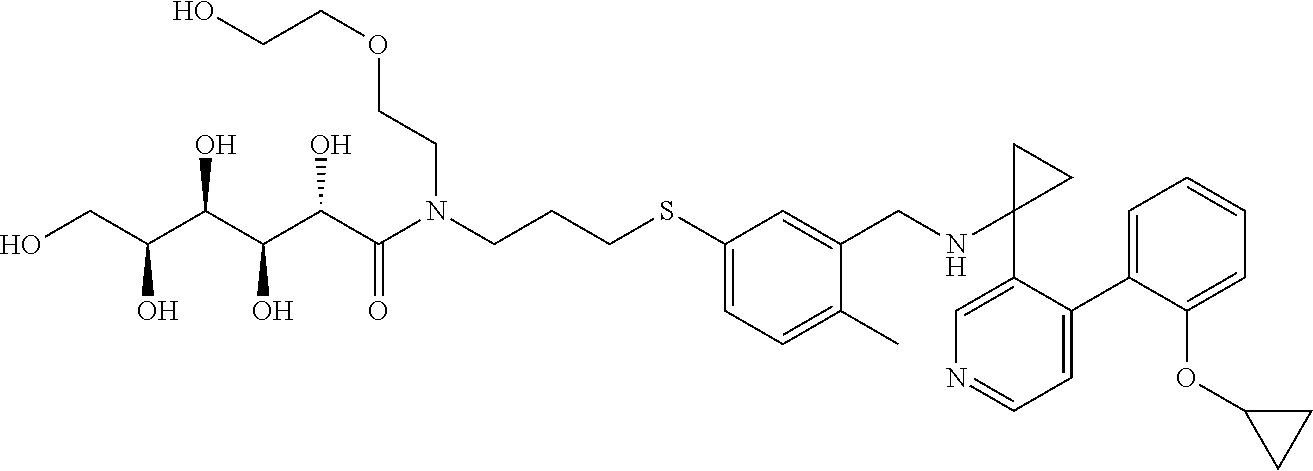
C1(SCCCN(C(C(C(C(C(CO)O)O)O)O)=O)CCOCCO)=CC=C(C)C(CNC2(C3=CN=CC=C3C3=CC=CC=C3OC3CC3)CC2)=C1
